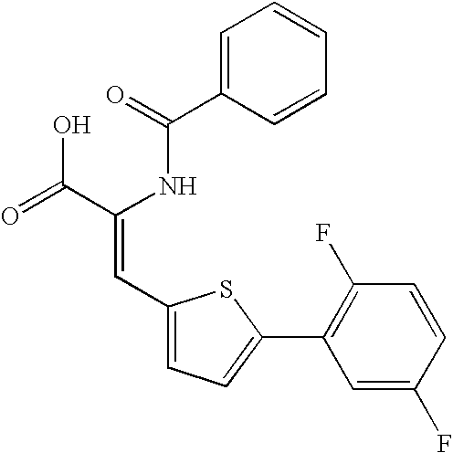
C1=C(C(=O)NC(C(=O)O)=CC2=CC=C(C3=C(F)C=CC(F)=C3)S2)C=CC=C1
